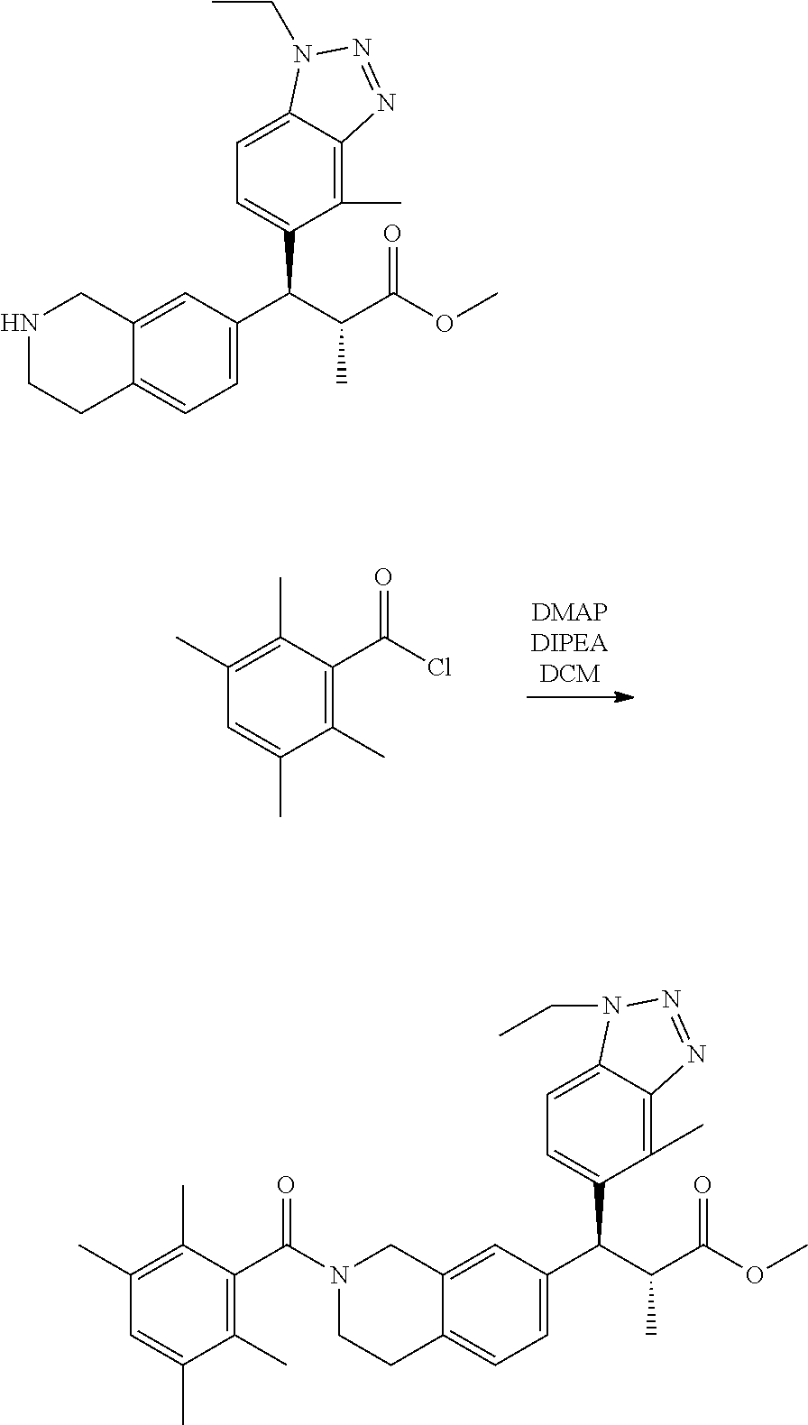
C1(C)=C(C(Cl)=O)C(C)=C(C)C=C1C.N1CCC2=CC=C(C(C(C(OC)=O)C)C3=CC=C4C(=C3C)N=NN4CC)C=C2C1.N1(C(C2=C(C)C(C)=CC(C)=C2C)=O)CCC2=CC=C(C(C(C(OC)=O)C)C3=CC=C4C(=C3C)N=NN4CC)C=C2C1
